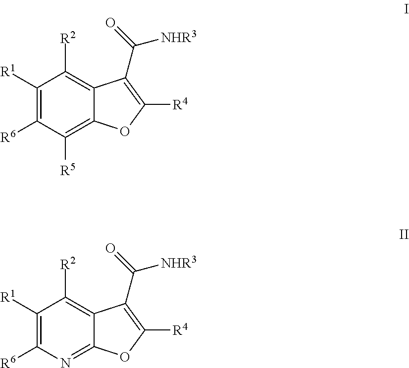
C1([R1])=C([R6])C([R5])=C2C(=C1[R2])C(C(=O)[NHR3])=C([R4])O2.C1([R1])=C([R6])N=C2C(=C1[R2])C(C(=O)[NHR3])=C([R4])O2
